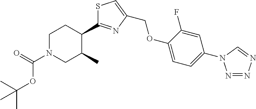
C(OC1=CC=C(N2N=NN=C2)C=C1F)C1=CSC(C2CCN(C(=O)OC(C)(C)C)CC2C)=N1
